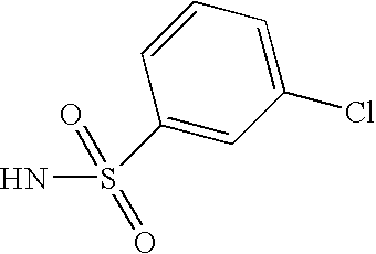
C1(S(N)(=O)=O)=CC(Cl)=CC=C1
